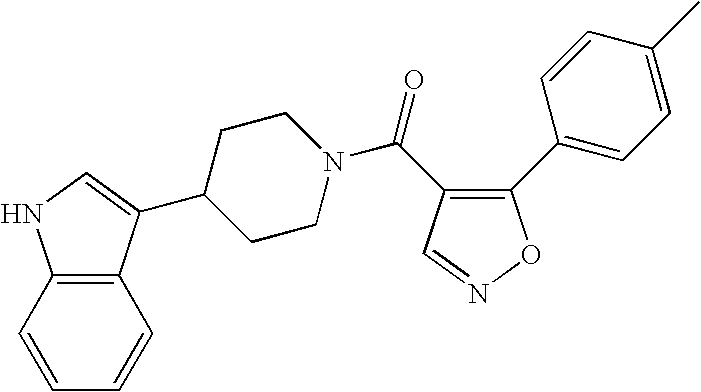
C1(C(=O)N2CCC(C3=CNC4=C3C=CC=C4)CC2)=C(C2=CC=C(C)C=C2)ON=C1
